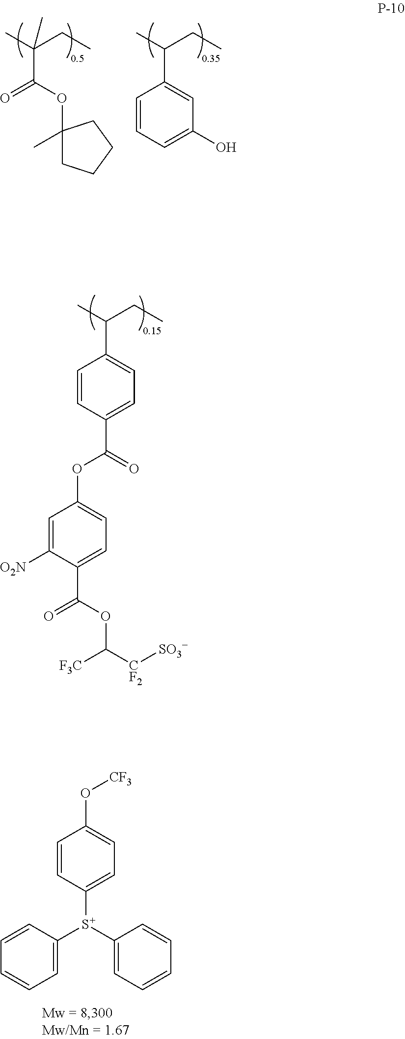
C1(C(C)CC)=CC(O)=CC=C1.C1(OC(=O)C(C)(CC)C)(C)CCCC1.C1=CC([S+](C2=CC=CC=C2)C2=CC=CC=C2)=CC=C1O[CF3].C1(C(C)CC)=CC=C(C(=O)OC2=CC=C(C(OC([CF2][SO3-])[F3C])=O)C([O2N])=C2)C=C1
